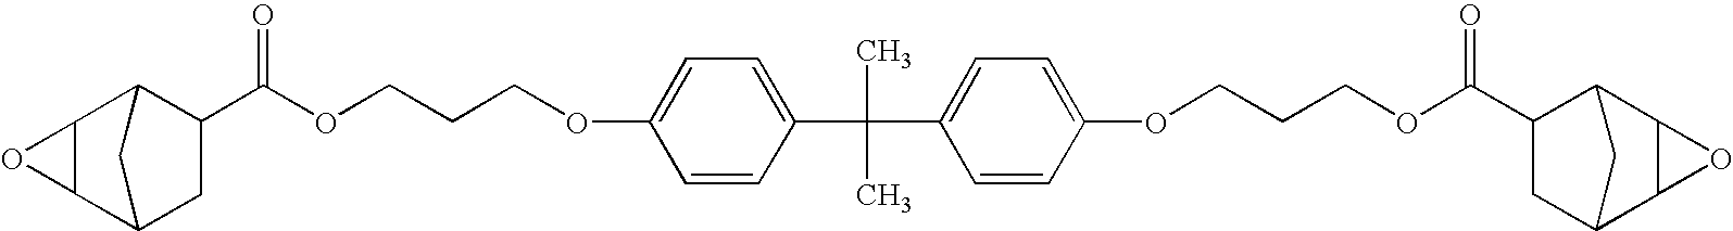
C12C(O1)C1C(C(OCCCOC3=CC=C(C(C)(C)C4=CC=C(OCCCOC(C5CC6C7C(C5C6)O7)=O)C=C4)C=C3)=O)CC2C1
